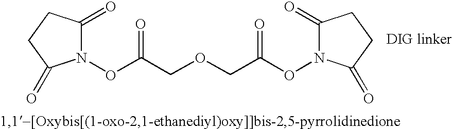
N1(OC(COCC(ON2C(=O)CCC2=O)=O)=O)C(=O)CCC1=O
